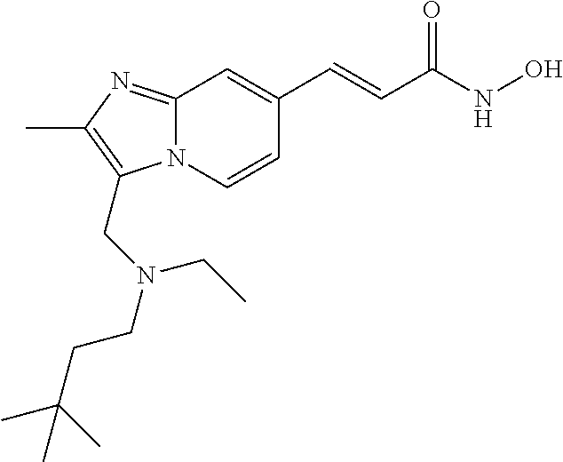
N12C(=NC(C)=C1CN(CCC(C)(C)C)CC)C=C(C=CC(NO)=O)C=C2
